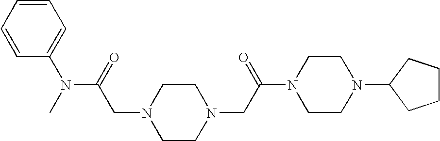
C(C(N(C1=CC=CC=C1)C)=O)N1CCN(CC(N2CCN(C3CCCC3)CC2)=O)CC1
